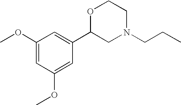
C1(OC)=CC(OC)=CC(C2CN(CCC)CCO2)=C1
